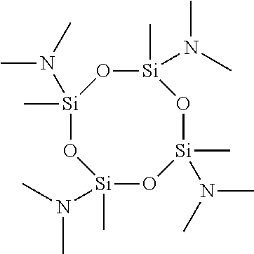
[Si]1(C)(N(C)C)O[Si](C)(N(C)C)O[Si](C)(N(C)C)O[Si](C)(N(C)C)O1
